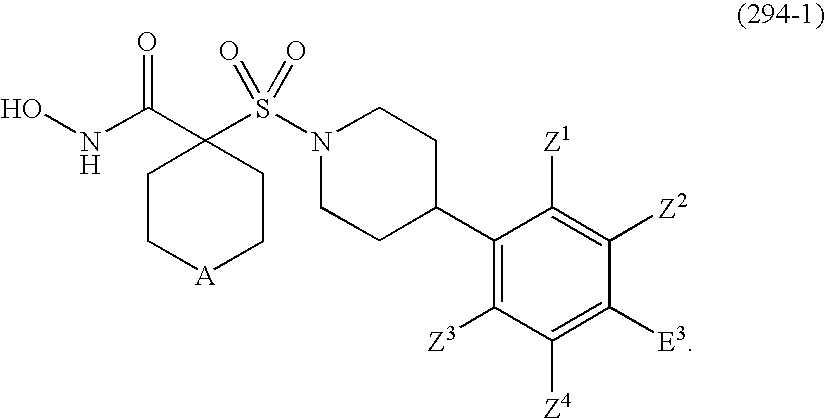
ONC(C1(S(N2CCC(C3=C([Z3])C([Z4])=C([E3])C([Z2])=C3[Z1])CC2)(=O)=O)CC[A]CC1)=O
